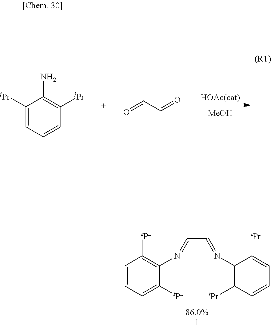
C1=CC=C([iPr])C(N=CC=NC2=C([iPr])C=CC=C2[iPr])=C1[iPr].[MeOH].C1([iPr])=CC=CC([iPr])=C1N.O=CC=O
